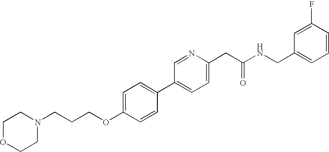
C1OCCN(CCCOC2=CC=C(C3=CC=C(CC(NCC4=CC=CC(F)=C4)=O)N=C3)C=C2)C1
